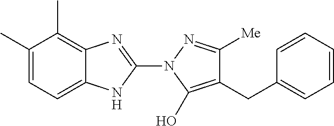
C1(C)=CC=C2C(=C1C)N=C(N1C(O)=C(CC3=CC=CC=C3)C([Me])=N1)N2
